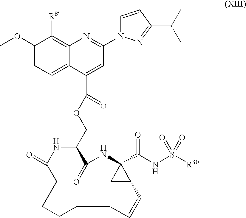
C1(COC(C2=CC(N3C=CC(C(C)C)=N3)=NC3=C([R8])C(OC)=CC=C32)=O)NC(=O)CCCCCC=CC2C(C(NS([R30])(=O)=O)=O)(NC1=O)C2
